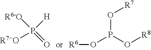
P(=O)([H])([R7-O])[R6-O].[R6]OP(O[R7])O[R8]
